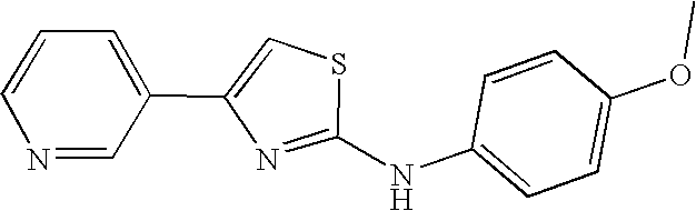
C1(NC2=CC=C(OC)C=C2)=NC(C2=CC=CN=C2)=CS1
